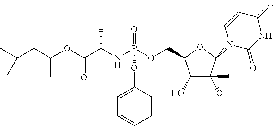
C(C(OC(C(NP(OCC1C(O)C(C)(O)C(N2C(=O)NC(=O)C=C2)O1)(=O)OC1=CC=CC=C1)C)=O)C)C(C)C
